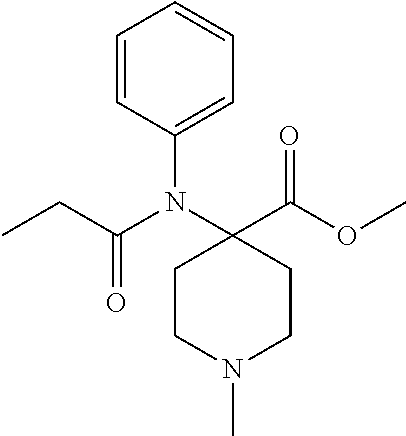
CCC(N(C1(C(OC)=O)CCN(C)CC1)C1=CC=CC=C1)=O
